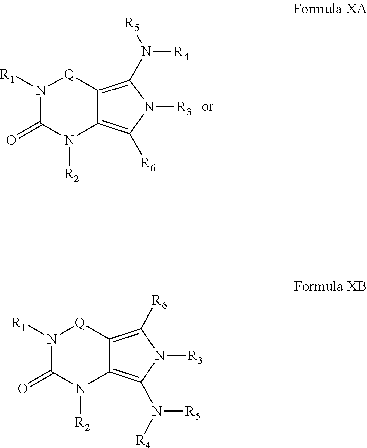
N1([R1])C(=O)N([R2])C2=C(N([R4])[R5])N([R3])C([R6])=C2[Q]1.N1([R1])C(=O)N([R2])C2=C([R6])N([R3])C(N([R4])[R5])=C2[Q]1
